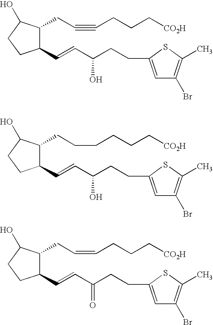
C1(C=CC(O)CCC2=CC(Br)=C(C)S2)C(CC#CCCC[CO2H])C(O)CC1.C1(C=CC(O)CCC2=CC(Br)=C(C)S2)C(CCCCCC[CO2H])C(O)CC1.C1(C=CC(=O)CCC2=CC(Br)=C(C)S2)C(CC=CCCC[CO2H])C(O)CC1
